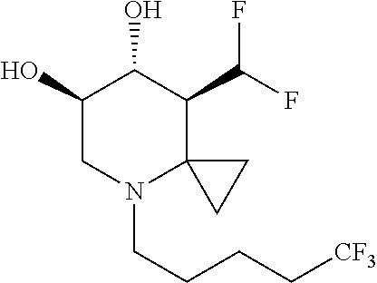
FC(C1C2(N(CCCC[CF3])CC(O)C1O)CC2)F
